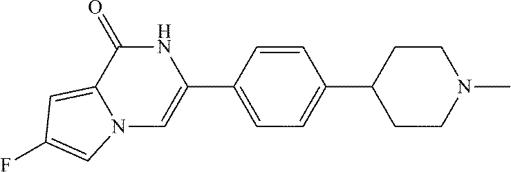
C1=CC(C2=CN3C(=CC(F)=C3)C(=O)N2)=CC=C1C1CCN(C)CC1
